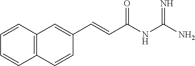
C12=C(C=CC(C=CC(NC(N)=N)=O)=C1)C=CC=C2
